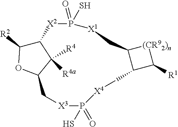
C12C[X3]P(S)(=O)[X4]CC3C([R1])[(CR92)n]C3C[X1]P(=O)(S)[X2]C(C1([R4])[R4a])C([R2])O2
